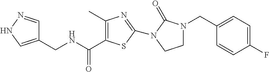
C1(CNC(=O)C2=C(C)N=C(N3C(=O)N(CC4=CC=C(F)C=C4)CC3)S2)=CNN=C1
